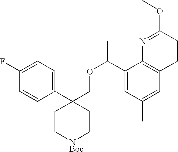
C1(C(OCC2(C3=CC=C(F)C=C3)CC[NBoc]CC2)C)=CC(C)=CC2=C1N=C(OC)C=C2
